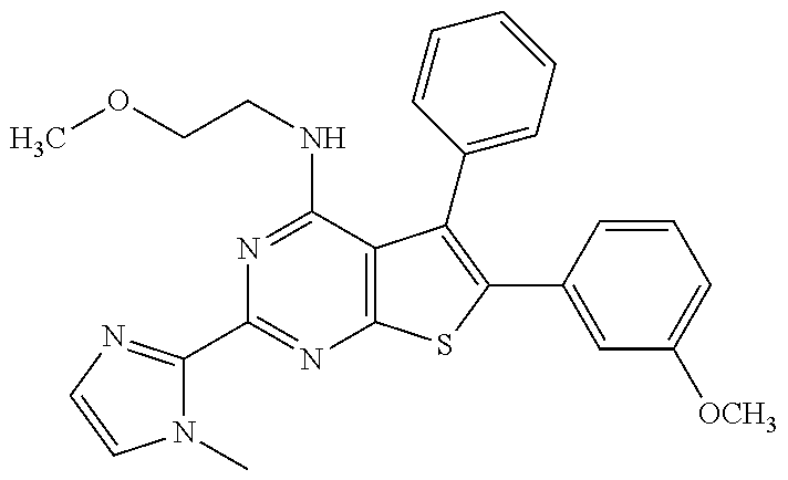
N1(C)C(C2=NC3=C(C(NCCOC)=N2)C(C2=CC=CC=C2)=C(C2=CC([OCH3])=CC=C2)S3)=NC=C1
